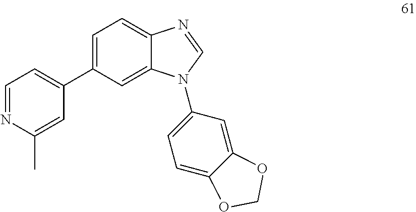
C1=C(C2=CC=NC(C)=C2)C=C2C(=C1)N=CN2C1=CC=C2C(=C1)OCO2
